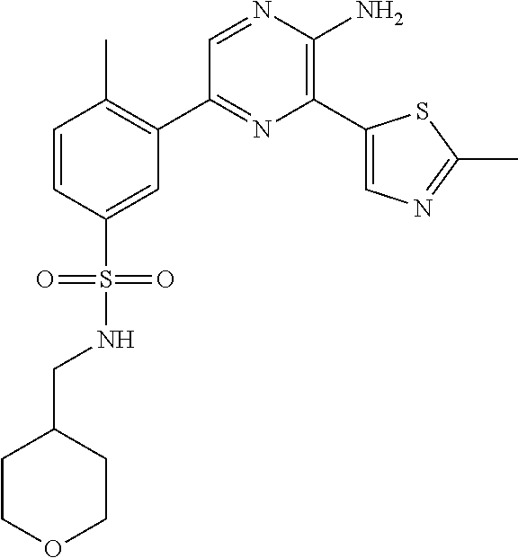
C1(C2=C(C)C=CC(S(=O)(=O)NCC3CCOCC3)=C2)=NC(C2=CN=C(C)S2)=C(N)N=C1
